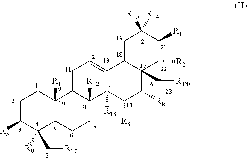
C1C([R5])C([R9])(C[R17])C2C([R11])(C1)C1C([R12])(CC2)C2([R13])C(=CC1)C1C(C[R18])(C([R8])C2[R3])C([R2])C([R1])C([R15])([R14])C1
